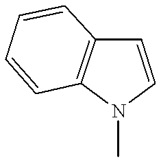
C1=CN(C)C2=C1C=CC=C2
